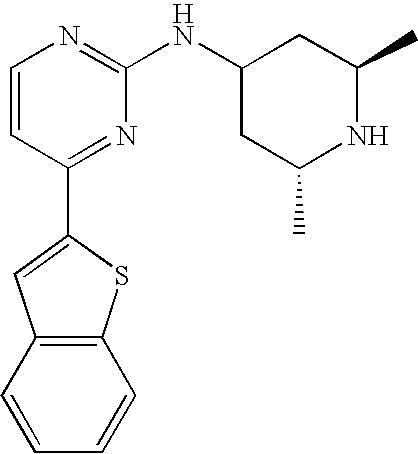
C1=CC(C2=CC3=C(S2)C=CC=C3)=NC(NC2CC(C)NC(C)C2)=N1
